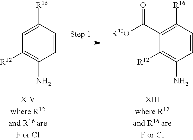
C1([R12])=C(N)C=CC([R16])=C1.C1([R12])=C(N)C=CC([R16])=C1C([R30O])=O
